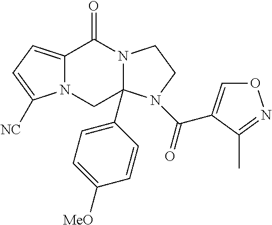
C12=CC=C([NC])N1CC1(C3=CC=C([MeO])C=C3)N(C2=O)CCN1C(=O)C1=CON=C1C
